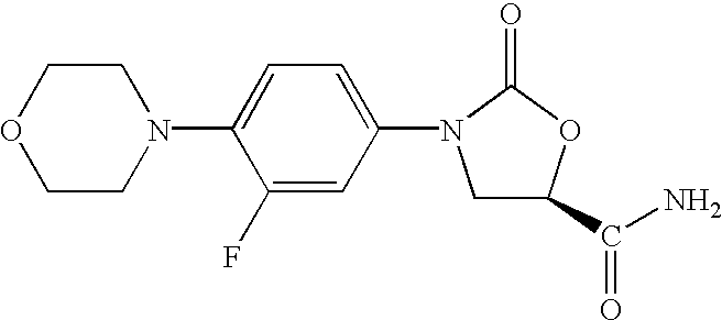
C1(C(N)=O)CN(C2=CC=C(N3CCOCC3)C(F)=C2)C(=O)O1
